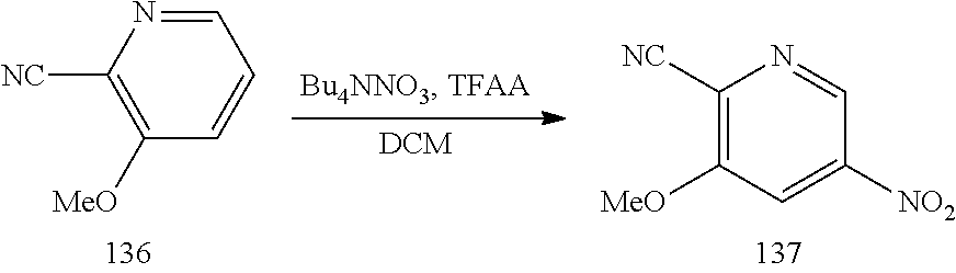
C1=NC([NC])=C([MeO])C=C1.C1=NC([NC])=C([MeO])C=C1[NO2]
